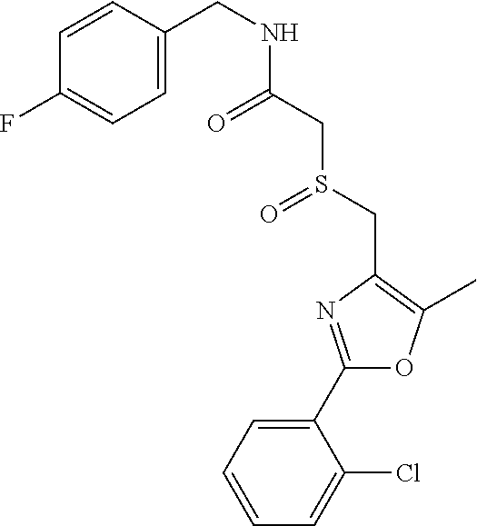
C1=CC=C(C2=NC(CS(=O)CC(=O)NCC3=CC=C(F)C=C3)=C(C)O2)C(Cl)=C1
